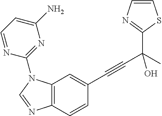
C12=C(C=CC(C#CC(C)(O)C3=NC=CS3)=C1)N=CN2C1=NC(N)=CC=N1
